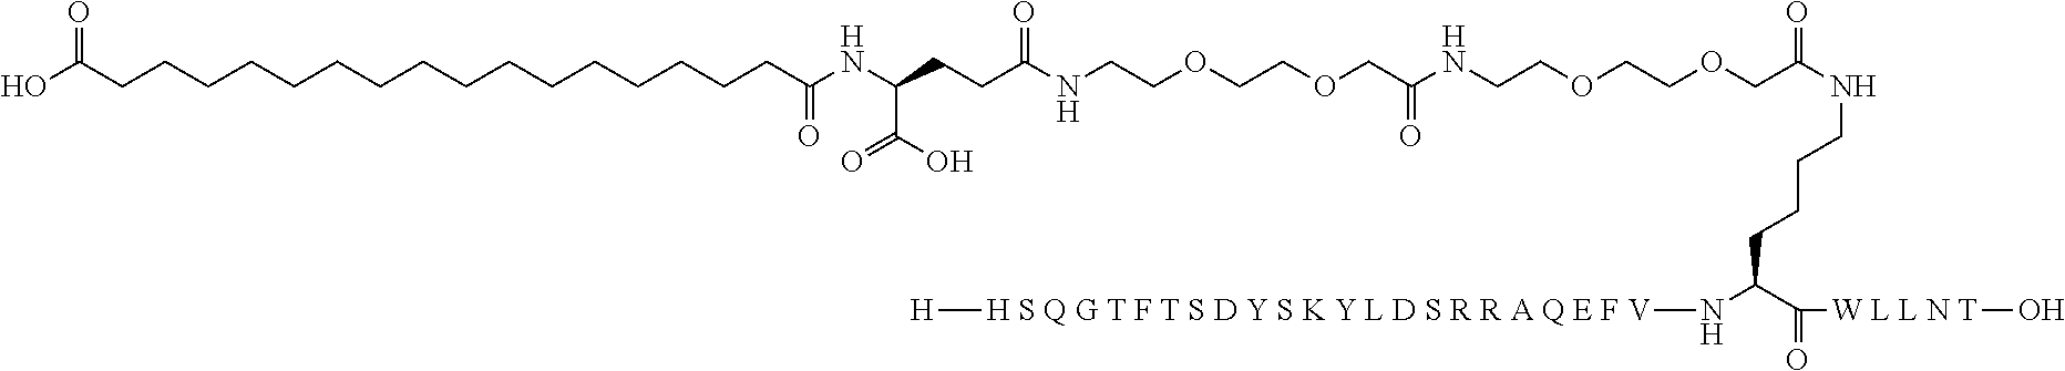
OC(CCCCCCCCCCCCCCCCC(NC(CCC(NCCOCCOCC(=O)NCCOCCOCC(NCCCCC(N[H S Q G T F T S D Y S K Y L D S R R A Q E F V][H])C(=O)[W L L N T]O)=O)=O)C(O)=O)=O)=O
